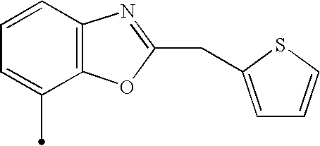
C1=CC2=C(C(C)=C1)OC(CC1=CC=CS1)=N2
